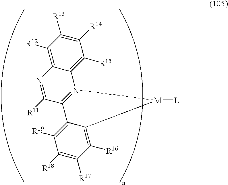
C1([R18])=C([R17])C([R16])=C2C(=C1[R19])C1=N(C3=C([R15])C([R14])=C([R13])C([R12])=C3N=C1[R11])[M]2[L]
